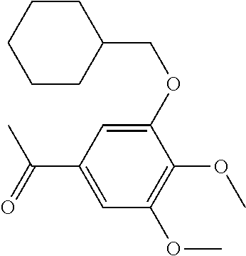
COC1=C(OC)C(OCC2CCCCC2)=CC(C(C)=O)=C1
